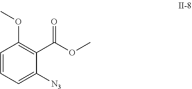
C1=CC=C([N3])C(C(OC)=O)=C1OC
